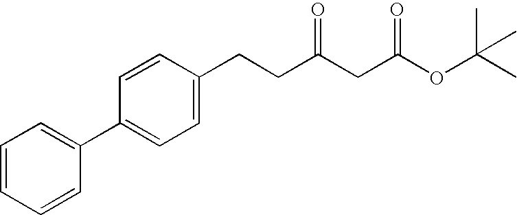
C1=CC=CC(C2=CC=C(CCC(CC(OC(C)(C)C)=O)=O)C=C2)=C1
